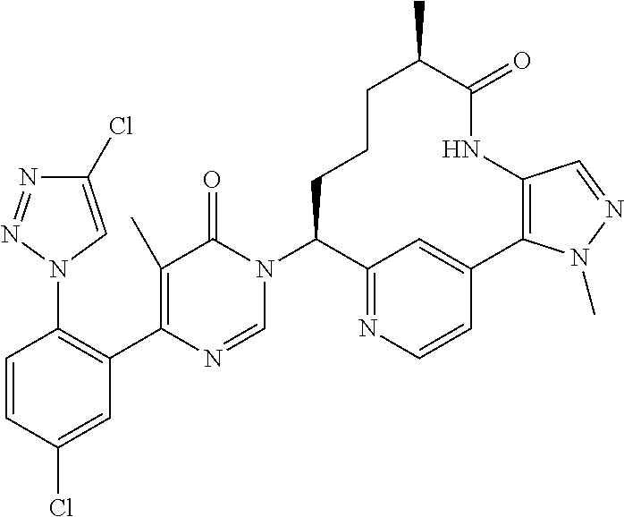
C1(Cl)=CN(C2=C(C3=C(C)C(=O)N(C4C5=NC=CC(=C5)C5=C(C=NN5C)NC(=O)C(C)CCC4)C=N3)C=C(Cl)C=C2)N=N1
